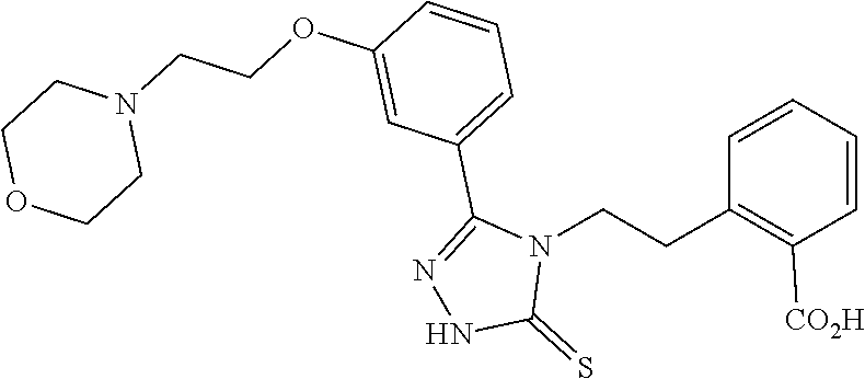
C1=CC=CC(CCN2C(C3=CC=CC(OCCN4CCOCC4)=C3)=NNC2=S)=C1[CO2H]
